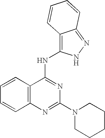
C12=C(N=C(N3CCCCC3)N=C1NC1=C3C(=NN1)C=CC=C3)C=CC=C2
